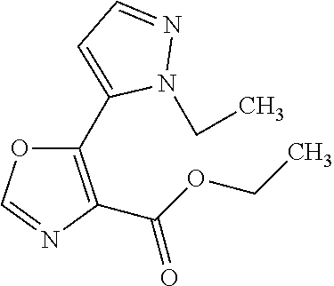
C1(C2=CC=NN2CC)=C(C(OCC)=O)N=CO1
